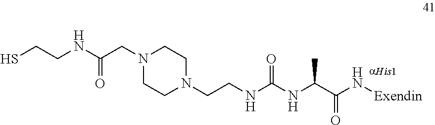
SCCNC(=O)CN1CCN(CCNC(NC(C)C(=O)N[Exendin])=O)CC1
